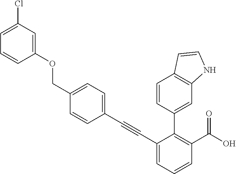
C1(C#CC2=CC=C(COC3=CC(Cl)=CC=C3)C=C2)=CC=CC(C(O)=O)=C1C1=CC2=C(C=C1)C=CN2
